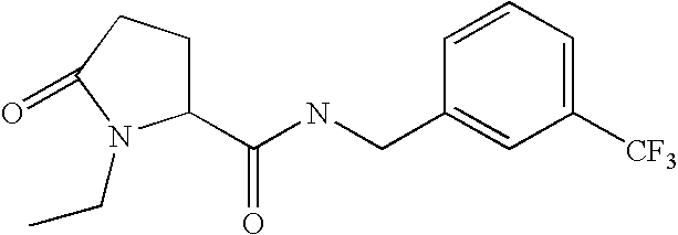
C(NCC1=CC([CF3])=CC=C1)(=O)C1CCC(=O)N1CC
